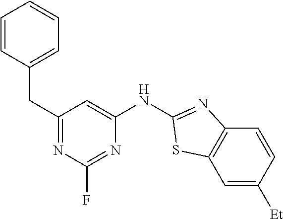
C1=CC(CC2=NC(F)=NC(NC3=NC4=C(C=C([Et])C=C4)S3)=C2)=CC=C1
